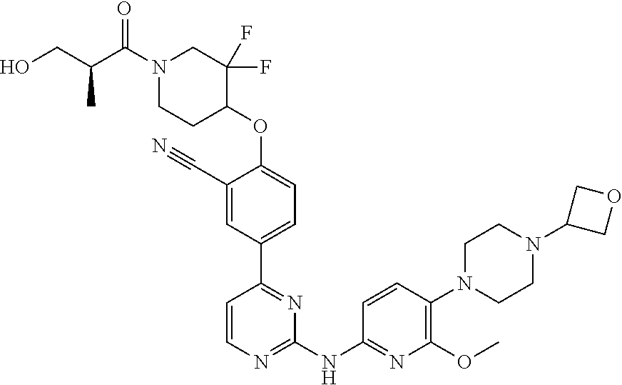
C1(C#N)=CC(C2=NC(NC3=NC(OC)=C(N4CCN(C5COC5)CC4)C=C3)=NC=C2)=CC=C1OC1CCN(C(C(CO)C)=O)CC1(F)F
